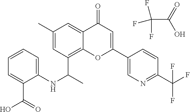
C1(C)=CC(C(C)NC2=CC=CC=C2C(=O)O)=C2C(=C1)C(=O)C=C(C1=CN=C(C(F)(F)F)C=C1)O2.C(=O)(O)C(F)(F)F
